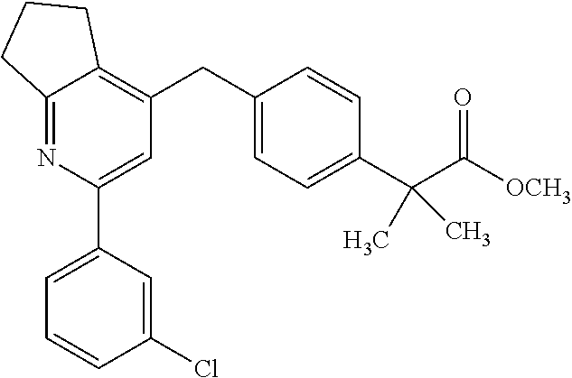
C1(CC2=C3C(=NC(C4=CC=CC(Cl)=C4)=C2)CCC3)=CC=C(C(C([OCH3])=O)(C)C)C=C1
